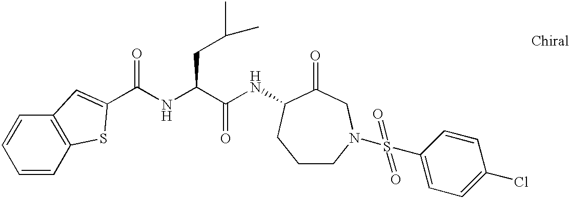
C1=CC2=C(C=C1)C=C(C(NC(C(NC1C(=O)CN(S(=O)(=O)C3=CC=C(Cl)C=C3)CCC1)=O)CC(C)C)=O)S2
